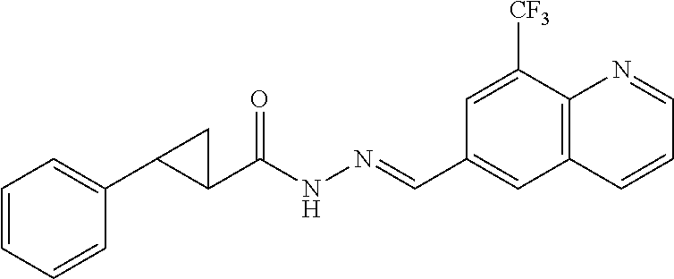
C1=CC=CC(C2C(C(NN=CC3=CC4=C(C([CF3])=C3)N=CC=C4)=O)C2)=C1
